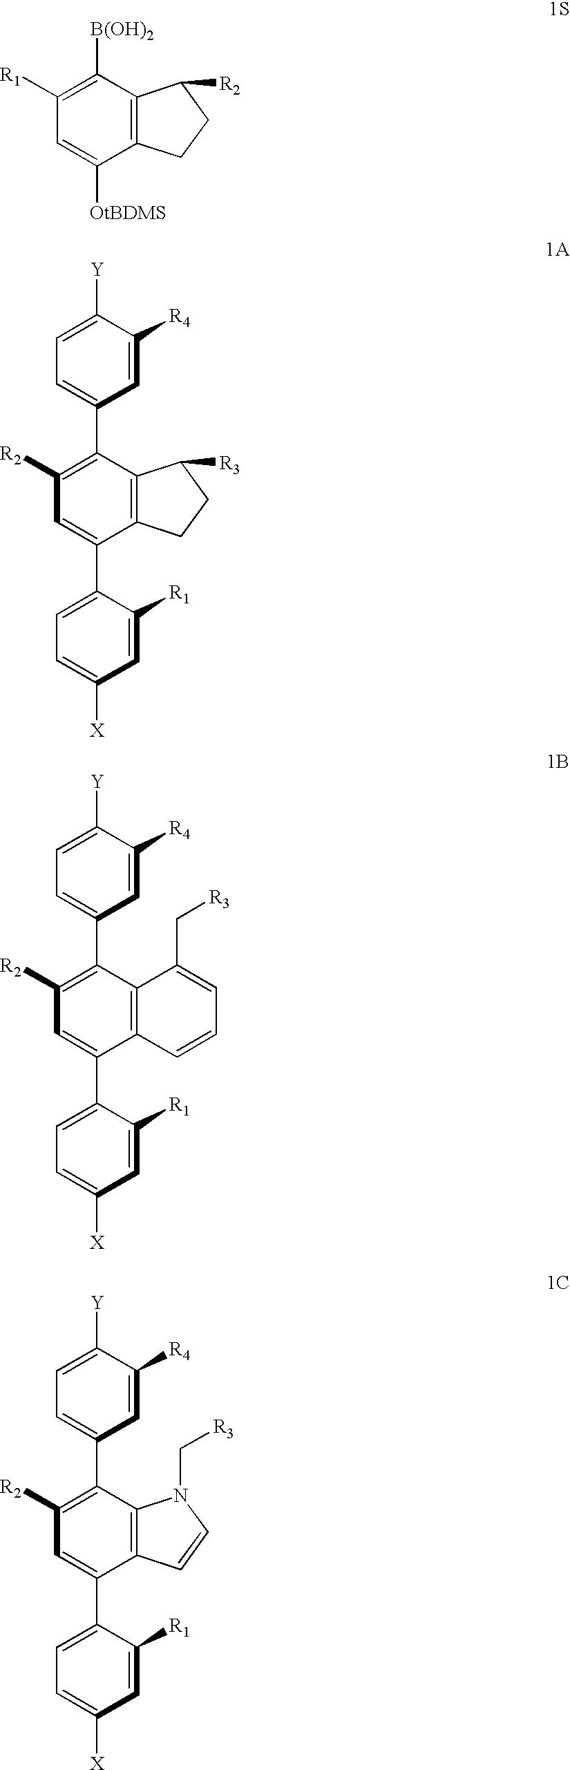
C12=C(C([B(OH)2])=C([R1])C=C1[OtBDMS])C([R2])CC2.C1=C([R1])C(C2=CC([R2])=C(C3=CC=C([Y])C([R4])=C3)C3=C2CCC3[R3])=CC=C1[X].C1=C([R1])C(C2=CC([R2])=C(C3=CC=C([Y])C([R4])=C3)C3=C2C=CC=C3C[R3])=CC=C1[X].C1=C([R1])C(C2=CC([R2])=C(C3=CC=C([Y])C([R4])=C3)C3=C2C=CN3C[R3])=CC=C1[X]
